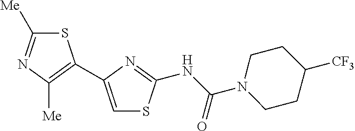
S1C([Me])=NC([Me])=C1C1=CSC(NC(N2CCC([CF3])CC2)=O)=N1
